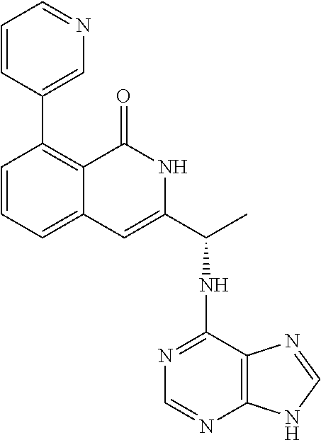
C1=CC=C2C(=C1C1=CN=CC=C1)C(=O)NC(C(C)NC1=NC=NC3=C1N=CN3)=C2
